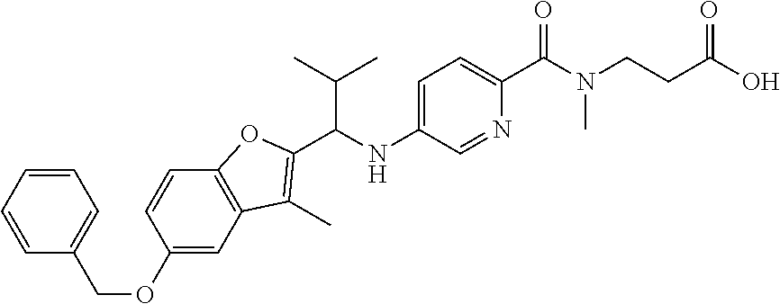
C1=CC=CC(COC2=CC3=C(C=C2)OC(C(NC2=CC=C(C(N(CCC(O)=O)C)=O)N=C2)C(C)C)=C3C)=C1
